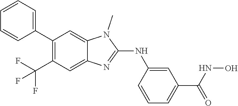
C(C1=C(C2=CC=CC=C2)C=C2C(=C1)N=C(NC1=CC(C(NO)=O)=CC=C1)N2C)(F)(F)F
